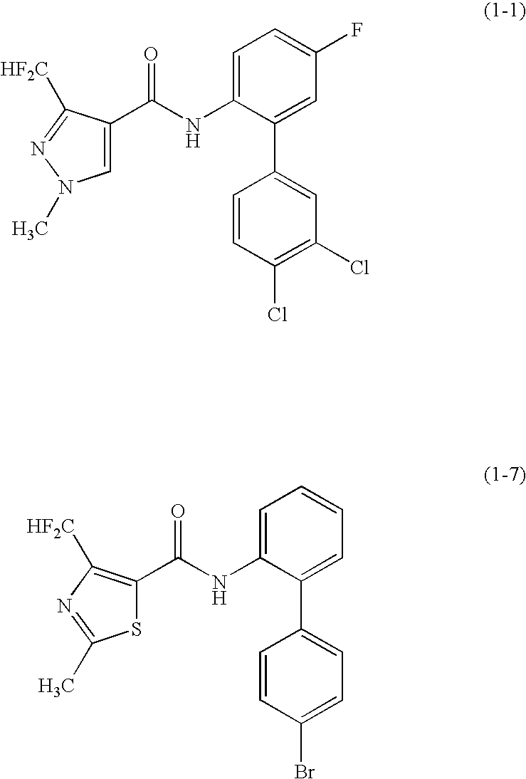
C1=C(NC(=O)C2=CN(C)N=C2[HF2C])C(C2=CC(Cl)=C(Cl)C=C2)=CC(F)=C1.C1=C(NC(=O)C2=C([HF2C])N=C(C)S2)C(C2=CC=C(Br)C=C2)=CC=C1
